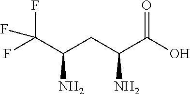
OC(C(CC(C(F)(F)F)N)N)=O
